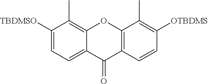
C1([TBDMSO])=CC=C2C(=C1C)OC1=C(C2=O)C=CC([OTBDMS])=C1C
